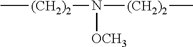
C[(CH2)2]N([(CH2)2]C)[OCH3]
